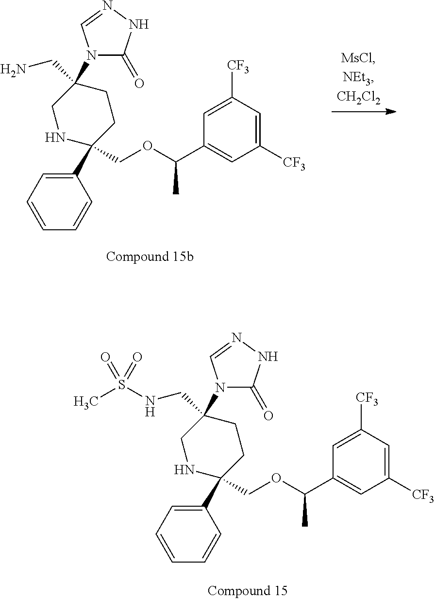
C1(C2(COC(C3=CC([CF3])=CC([CF3])=C3)C)CCC(CNS(C)(=O)=O)(N3C(=O)NN=C3)CN2)=CC=CC=C1.C1(C2(COC(C3=CC([CF3])=CC([CF3])=C3)C)CCC(CN)(N3C(=O)NN=C3)CN2)=CC=CC=C1
